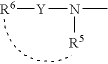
N([R5])([Y][R6])C
